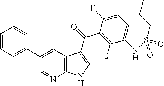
C1=CC=C(C2=CC3=C(N=C2)NC=C3C(C2=C(F)C(NS(=O)(CCC)=O)=CC=C2F)=O)C=C1
